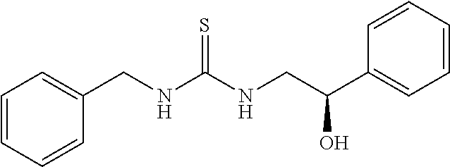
C1(CNC(NCC(C2=CC=CC=C2)O)=S)=CC=CC=C1
